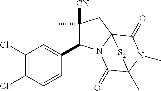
C1(C)([CN])C(C2=CC(Cl)=C(Cl)C=C2)N2C3(C1)C(=O)N(C)C(C)(C2=O)[S2]3
